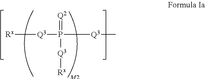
[Q2]=P([Q3][Rx])([Q3]C)[Q3][Rx]
